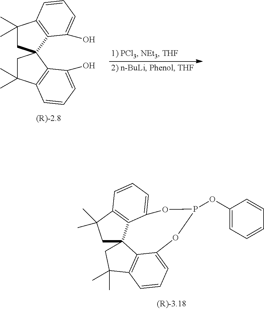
C1C23C4=C(C1(C)C)C=CC=C4OP(OC1=CC=CC=C1)OC1=CC=CC(=C21)C(C)(C)C3.C1(C)(C)CC2(C3=C1C=CC=C3O)CC(C)(C)C1=C2C(O)=CC=C1
